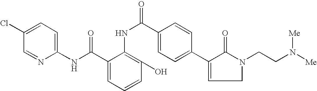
C1(Cl)=CC=C(NC(C2=CC=CC(O)=C2NC(=O)C2=CC=C(C3=CCN(CCN([Me])[Me])C3=O)C=C2)=O)N=C1
